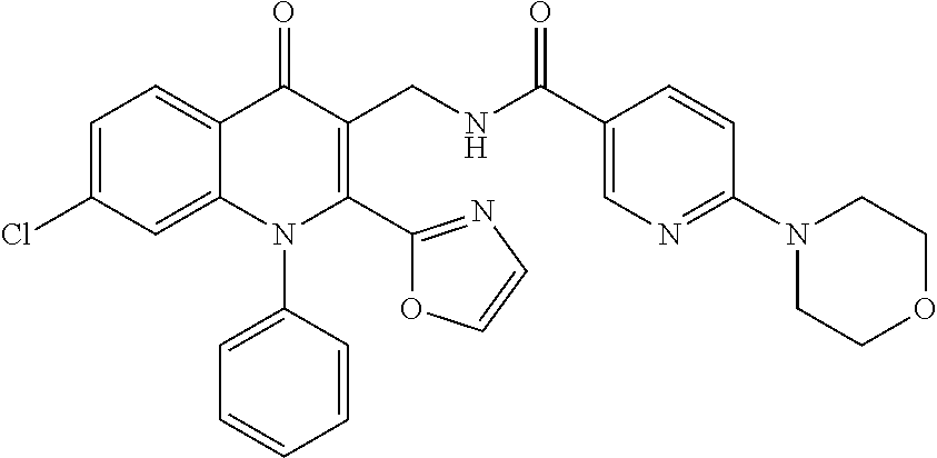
C1=C(Cl)C=C2C(=C1)C(=O)C(CNC(C1=CN=C(N3CCOCC3)C=C1)=O)=C(C1=NC=CO1)N2C1=CC=CC=C1
